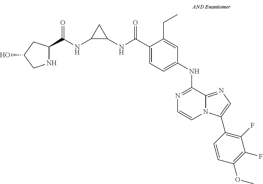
N1=C(NC2=CC=C(C(NC3CC3NC(C3NCC(O)C3)=O)=O)C(CC)=C2)C2=NC=C(C3=C(F)C(F)=C(OC)C=C3)N2C=C1
